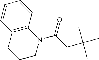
C12=C(C=CC=C1)N(C(CC(C)(C)C)=O)CCC2
